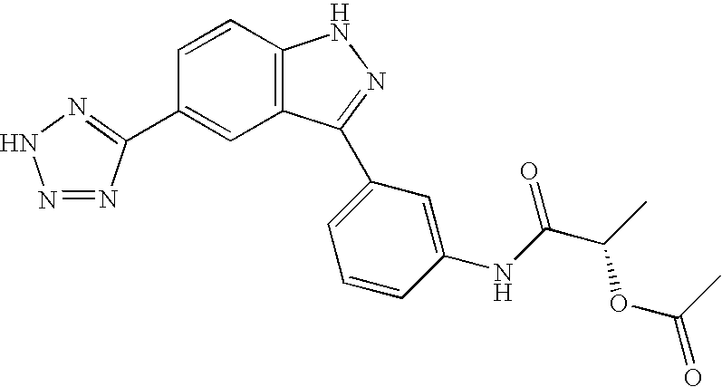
C1=CC2=C(C=C1C1=NNN=N1)C(C1=CC=CC(NC(C(C)OC(C)=O)=O)=C1)=NN2
